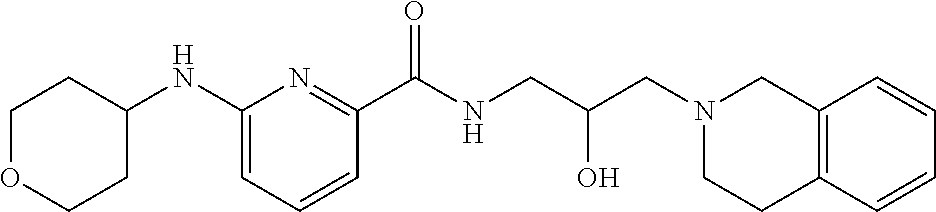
C1(NC2CCOCC2)=CC=CC(C(NCC(CN2CCC3=C(C2)C=CC=C3)O)=O)=N1
